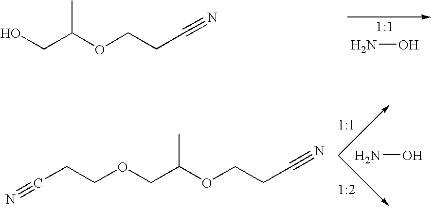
OCC(OCCC#N)C.N#CCCOCC(OCCC#N)C.NO.NO
